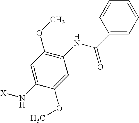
C1=C(N[X])C(OC)=CC(NC(C2=CC=CC=C2)=O)=C1OC
